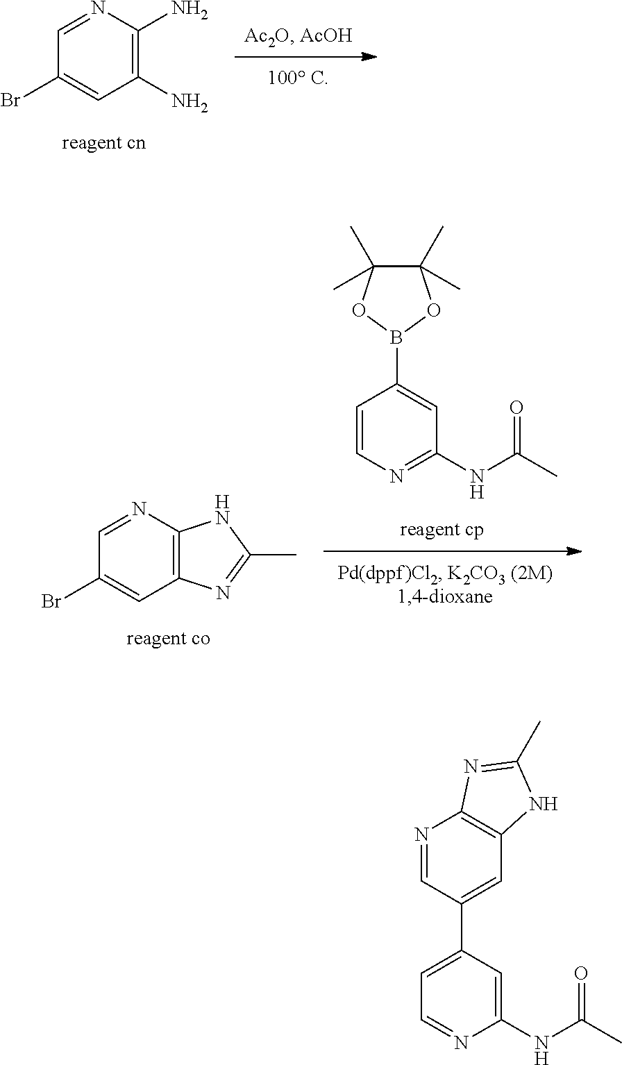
C1(Br)=CC(N)=C(N)N=C1.C1=CN=C(NC(=O)C)C=C1B1OC(C)(C)C(C)(C)O1.C1(Br)=CC2=C(N=C1)NC(C)=N2.C1(NC(=O)C)=CC(C2=CC3=C(N=C2)N=C(C)N3)=CC=N1
